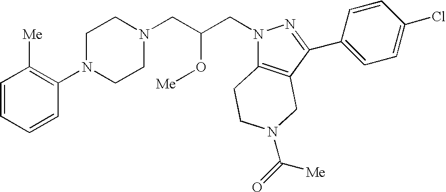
C1=CC=CC(N2CCN(CC(CN3C4=C(C(C5=CC=C(Cl)C=C5)=N3)CN(C(=O)[Me])CC4)O[Me])CC2)=C1[Me]
